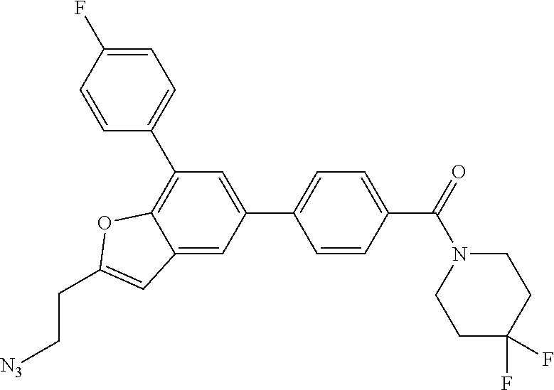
C1(C2=CC=C(C(=O)N3CCC(F)(F)CC3)C=C2)=CC(C2=CC=C(F)C=C2)=C2C(=C1)C=C(CC[N3])O2
